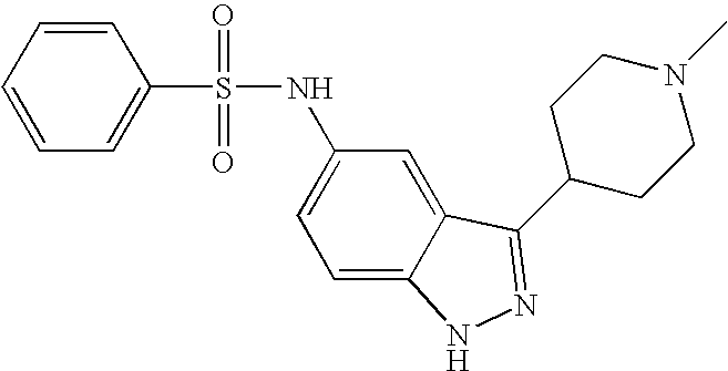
C1=C(NS(C2=CC=CC=C2)(=O)=O)C=C2C(=C1)NN=C2C1CCN(C)CC1
